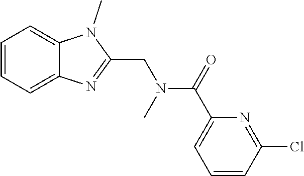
C1=CC=C2C(=C1)N(C)C(CN(C(=O)C1=CC=CC(Cl)=N1)C)=N2
